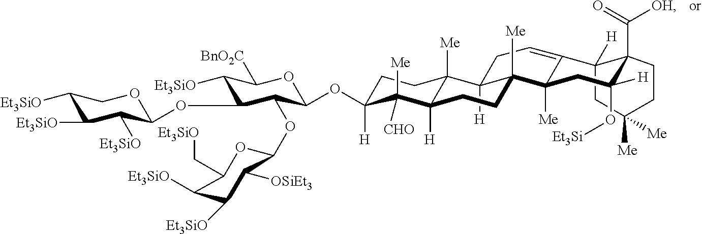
C12([H])CC([Me])([Me])CCC1(C([OH])=O)C([H])(O[Et3Si])CC1([Me])C3([Me])C([H])(C4([Me])C([H])(C([CHO])([Me])C(OC5C(OC6C([OSiEt3])C([Et3SiO])C([Et3SiO])C(C[Et3SiO])O6)C(OC6C([Et3SiO])C([Et3SiO])C([Et3SiO])CO6)C([Et3SiO])C([BnO2C])O5)([H])CC4)CC3)CC=C21
